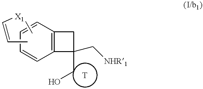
C12=C(C=CC=C1)C(CO)(C[NHR1])C2.C[X1]C=CC
